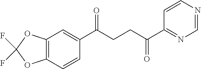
C1(C(CCC(C2=NC=NC=C2)=O)=O)=CC2=C(C=C1)OC(F)(F)O2
